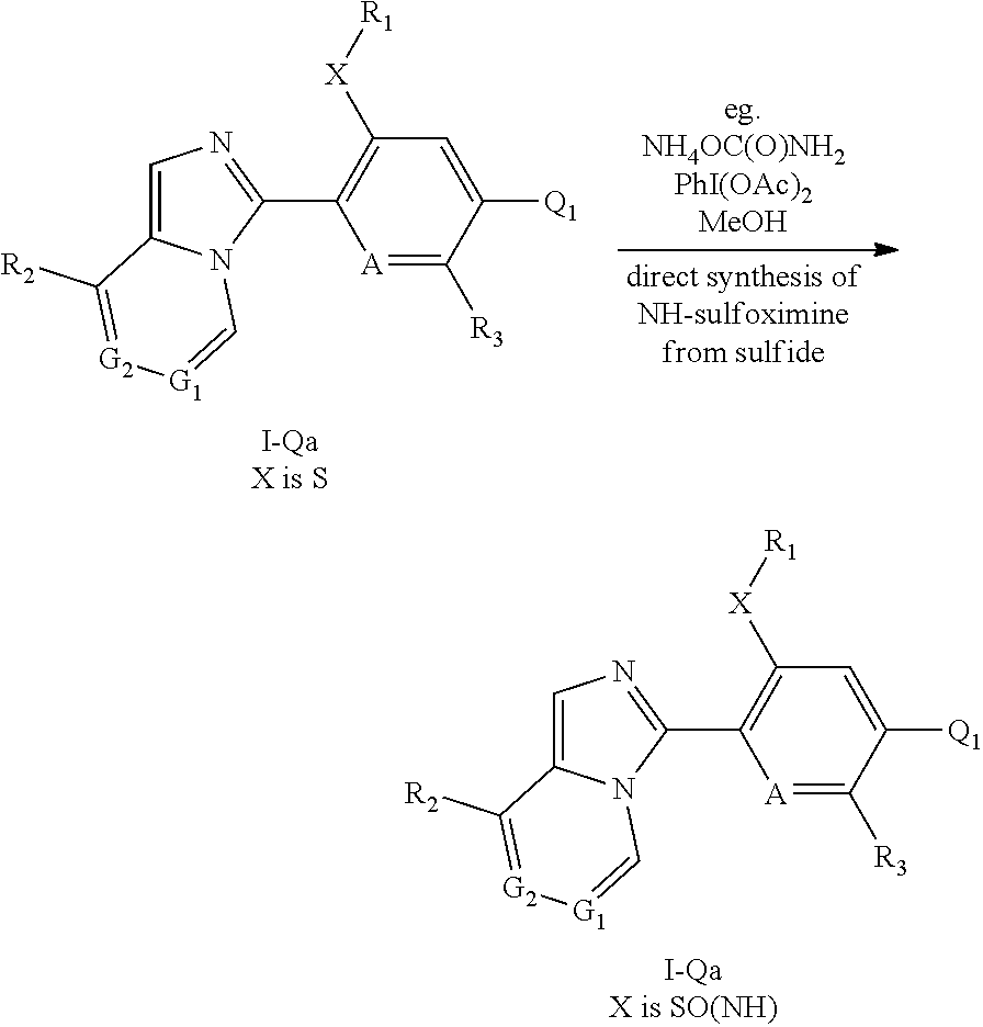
C1([Q1])=CC([X][R1])=C(C2=NC=C3N2C=[G1][G2]=C3[R2])[A]=C1[R3].C1([Q1])=CC([X][R1])=C(C2=NC=C3N2C=[G1][G2]=C3[R2])[A]=C1[R3]
